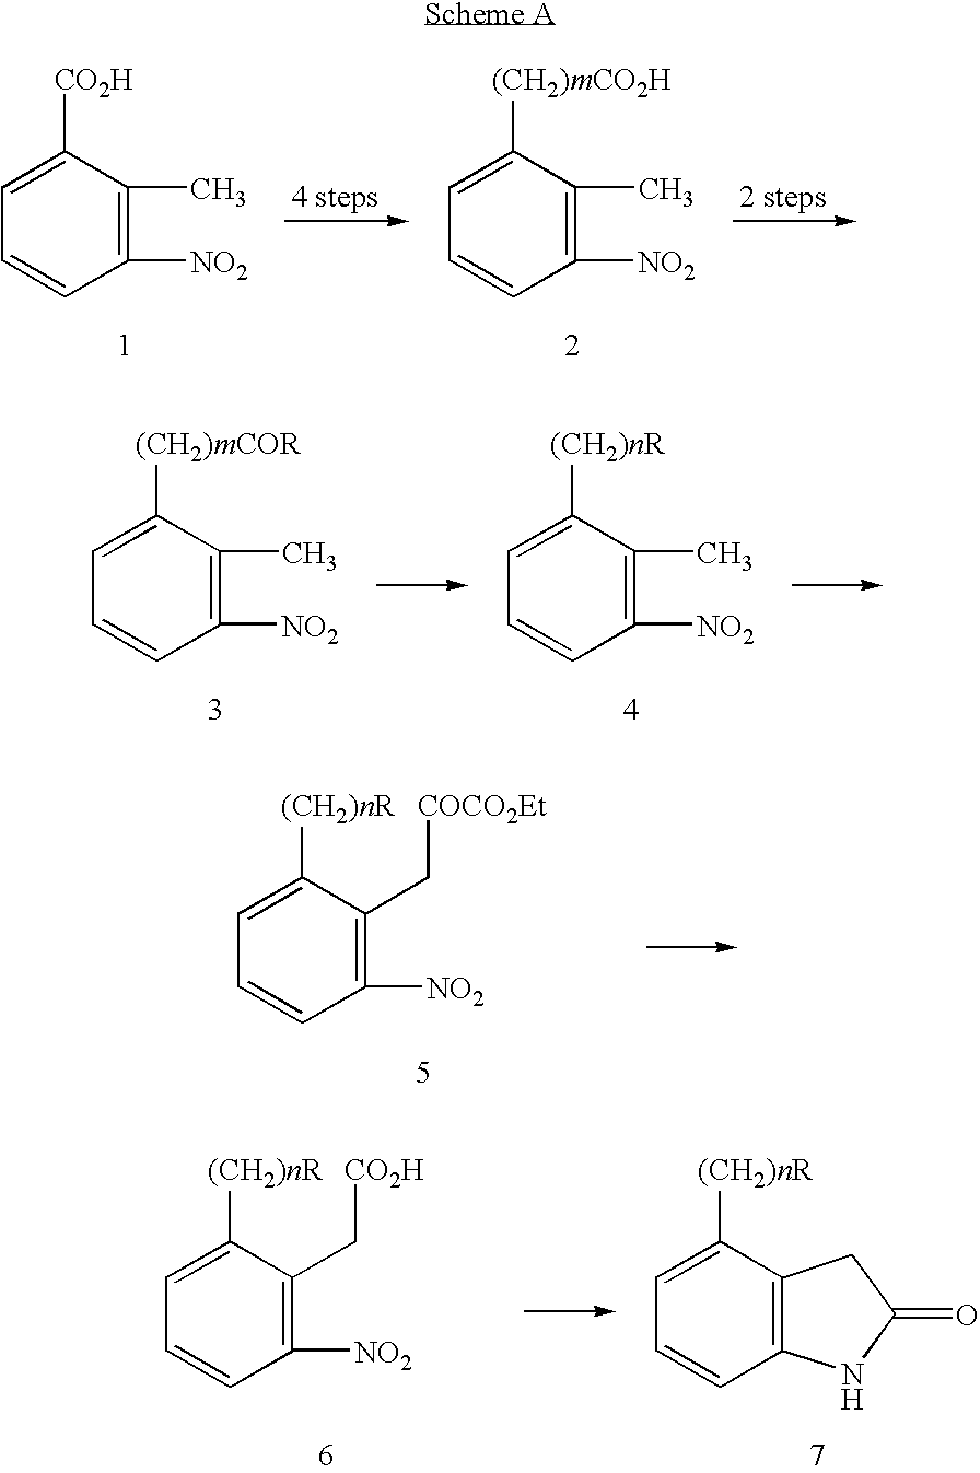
C1([NO2])=C(C)C([CO2H])=CC=C1.C1([NO2])=C(C)C([(CH2)mCO2H])=CC=C1.C1([NO2])=C(C)C([(CH2)mCOR])=CC=C1.C1([NO2])=C(C)C([(CH2)nR])=CC=C1.C1([NO2])=C(C[COCO2Et])C([(CH2)nR])=CC=C1.C1([NO2])=C(C[CO2H])C([(CH2)nR])=CC=C1.C12=C(C([(CH2)nR])=CC=C1)CC(=O)N2
